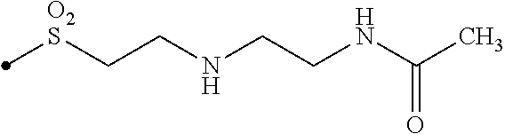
[O2S](CCNCCNC(C)=O)C
